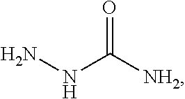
NNC([NH2])=O
